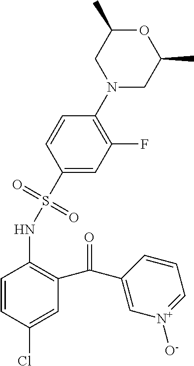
C1(S(NC2=C(C(C3=C[N+]([O-])=CC=C3)=O)C=C(Cl)C=C2)(=O)=O)=CC(F)=C(N2CC(C)OC(C)C2)C=C1
